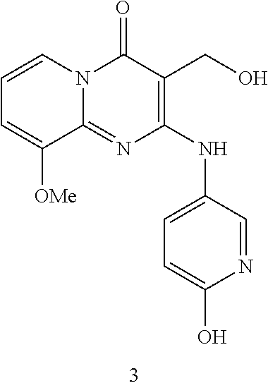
C1=CC=C([OMe])C2=NC(NC3=CC=C(O)N=C3)=C(CO)C(=O)N12
